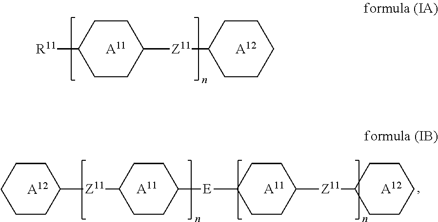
C1([Z11]C2CCCCC2)CCC([R11])CC1.[A11].[A12].[A11].C1([Z11]C2CCC([E]C3CCC([Z11]C4CCCCC4)CC3)CC2)CCCCC1.[A12].[A11].[A12]
